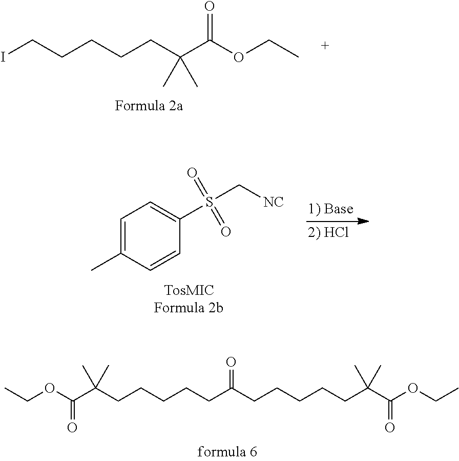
ICCCCCC(C(OCC)=O)(C)C.C1=C(C)C=CC(S(C[NC])(=O)=O)=C1.CCOC(C(CCCCCC(CCCCCC(C(OCC)=O)(C)C)=O)(C)C)=O
